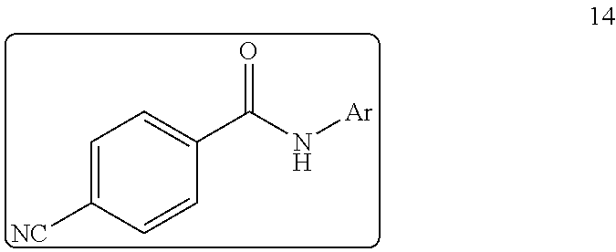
C1=C([NC])C=CC(C(N[Ar])=O)=C1
